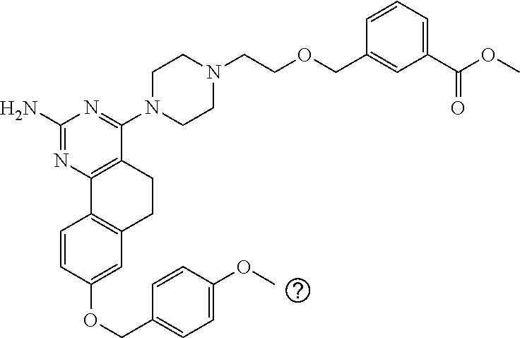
C1(N)=NC2=C(C(N3CCN(CCOCC4=CC(C(OC)=O)=CC=C4)CC3)=N1)CCC1=C2C=CC(OCC2=CC=C(OC)C=C2)=C1
